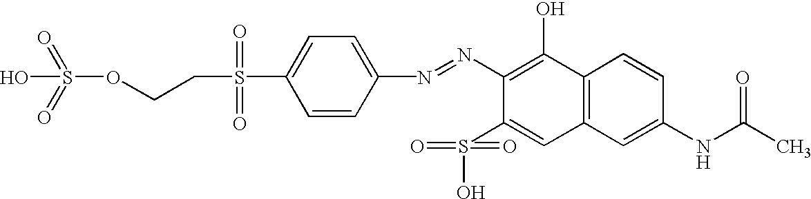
S(OCCS(C1=CC=C(N=NC2=C(O)C3=C(C=C2S(=O)(=O)O)C=C(NC(C)=O)C=C3)C=C1)(=O)=O)(=O)(=O)O
